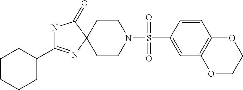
N1C(C2CCCCC2)=NC2(C1=O)CCN(S(C1=CC3=C(C=C1)OCCO3)(=O)=O)CC2
